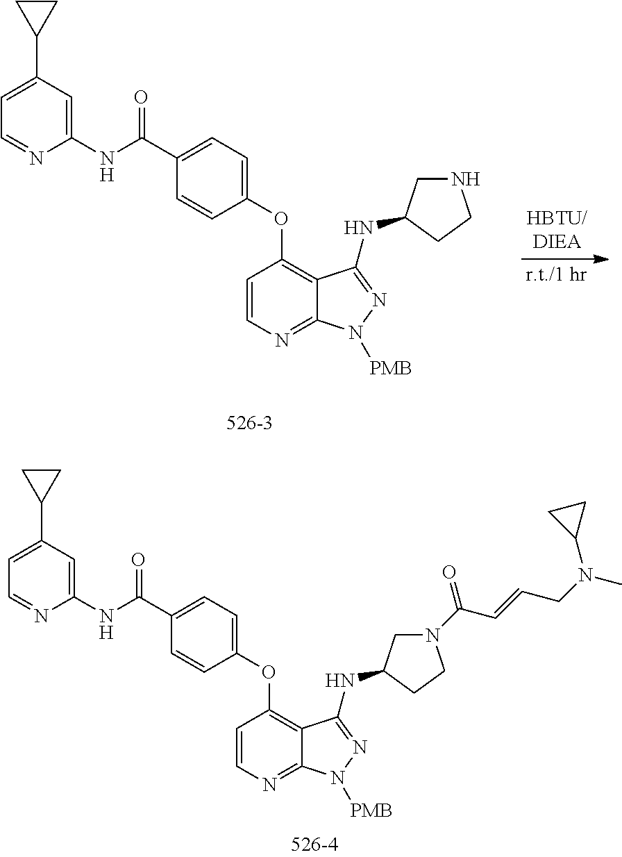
C1(OC2=C3C(=NC=C2)N([PMB])N=C3NC2CN(C(C=CCN(C)C3CC3)=O)CC2)=CC=C(C(=O)NC2=CC(C3CC3)=CC=N2)C=C1.C1(OC2=C3C(=NC=C2)N([PMB])N=C3NC2CNCC2)=CC=C(C(=O)NC2=CC(C3CC3)=CC=N2)C=C1
